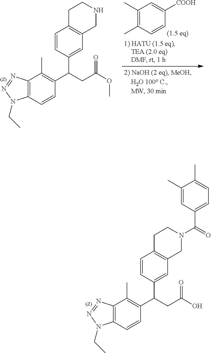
C1=CC(C(CC(O)=O)C2=C(C)C3=C(C=C2)N(CC)N=N3)=CC2=C1CCN(C(=O)C1=CC=C(C)C(C)=C1)C2.C1=CC(C(CC(OC)=O)C2=C(C)C3=C(C=C2)N(CC)N=N3)=CC2=C1CCNC2.C1(C)=C(C)C=CC([COOH])=C1
